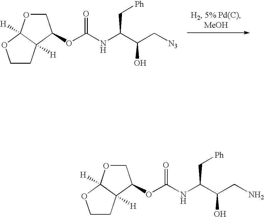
C1CC2([H])C([H])(O1)OCC2OC(NC(C(C[N3])O)C[Ph])=O.C1CC2([H])C([H])(O1)OCC2OC(NC(C(CN)O)C[Ph])=O
